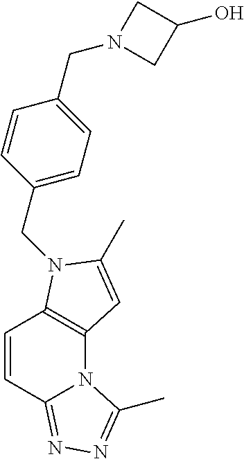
C12=C(N(CC3=CC=C(CN4CC(O)C4)C=C3)C(C)=C1)C=CC1=NN=C(C)N21
